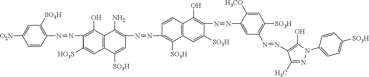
C1=CC(N=NC2=C(O)C3=C(C=C2[HO3S])C([SO3H])=CC(N=NC2=C([SO3H])C4=C(C=C2)C(O)=C(N=NC2=CC(N=NC5=C(O)N(C6=CC=C([SO3H])C=C6)N=C5C)=C([SO3H])C=C2[H3CO])C([SO3H])=C4)=C3N)=C([SO3H])C=C1[O2N]
